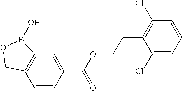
C12=C(C=CC(C(OCCC3=C(Cl)C=CC=C3Cl)=O)=C1)COB2O
